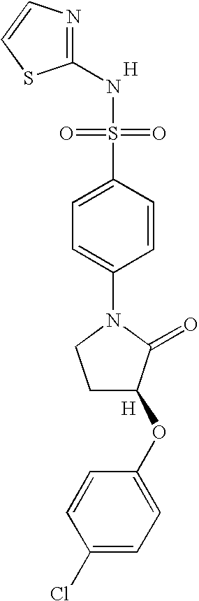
N1=C(NS(=O)(=O)C2=CC=C(N3CCC(OC4=CC=C(Cl)C=C4)C3=O)C=C2)SC=C1.[H].[H]
